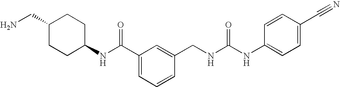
NCC1CCC(NC(C2=CC=CC(CNC(NC3=CC=C(C#N)C=C3)=O)=C2)=O)CC1
